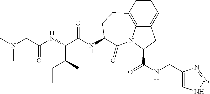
N(CC(NC(C(NC1CCC2=C3C(=CC=C2)CC(C(=O)NCC2=CNN=N2)N3C1=O)=O)C(C)CC)=O)(C)C
